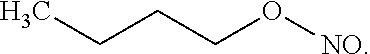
CCCCO[NO]
